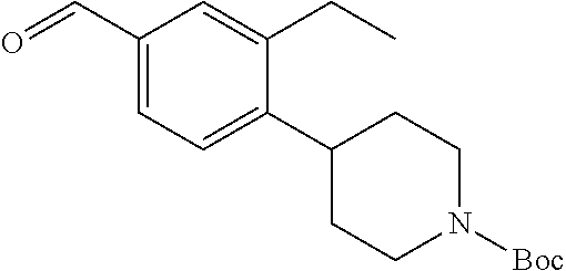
C1(C=O)=CC=C(C2CCN([Boc])CC2)C(CC)=C1
